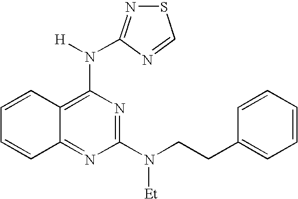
C12=NC(N(CCC3=CC=CC=C3)[Et])=NC(N([H])C3=NSC=N3)=C1C=CC=C2
